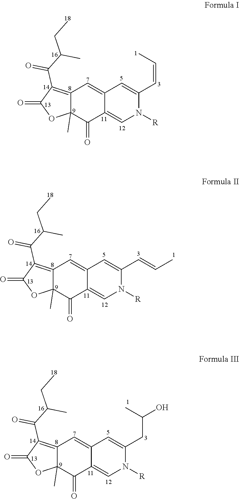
C12=C(C(C(C)CC)=O)C(=O)OC1(C)C(=O)C1=CN([R])C(C=CC)=CC1=C2.C12=C(C(C(C)CC)=O)C(=O)OC1(C)C(=O)C1=CN([R])C(C=CC)=CC1=C2.C12=C(C(C(C)CC)=O)C(=O)OC1(C)C(=O)C1=CN([R])C(CC(C)O)=CC1=C2
